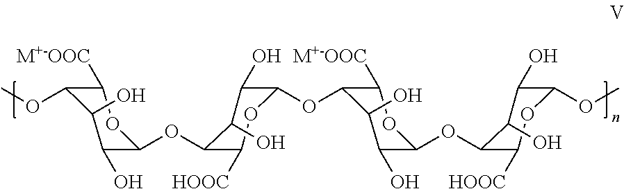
C1(O)C(OC2C([HOOC])OC(OC3C(O)C(O)C(OC4C([HOOC])OC(OC)C(O)C4O)OC3[M+-OOC])C(O)C2O)OC([M+-OOC])C(OC)C1O
